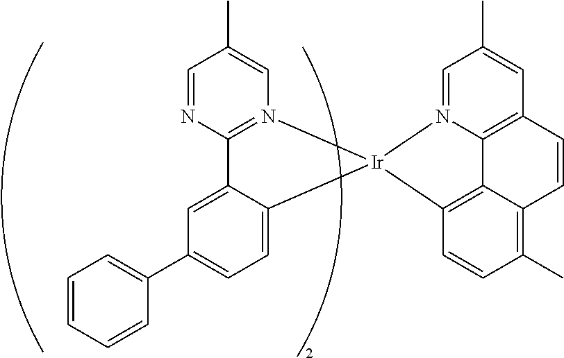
C12=N(C=C(C)C=N1)[Ir]1(C3=CC=C(C4=CC=CC=C4)C=C23)C2=C3C4=C(C=C(C)C=N41)C=CC3=C(C)C=C2
